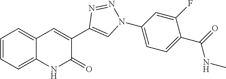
C1=CC=C2C(=C1)NC(=O)C(C1=CN(C3=CC=C(C(=O)NC)C(F)=C3)N=N1)=C2
